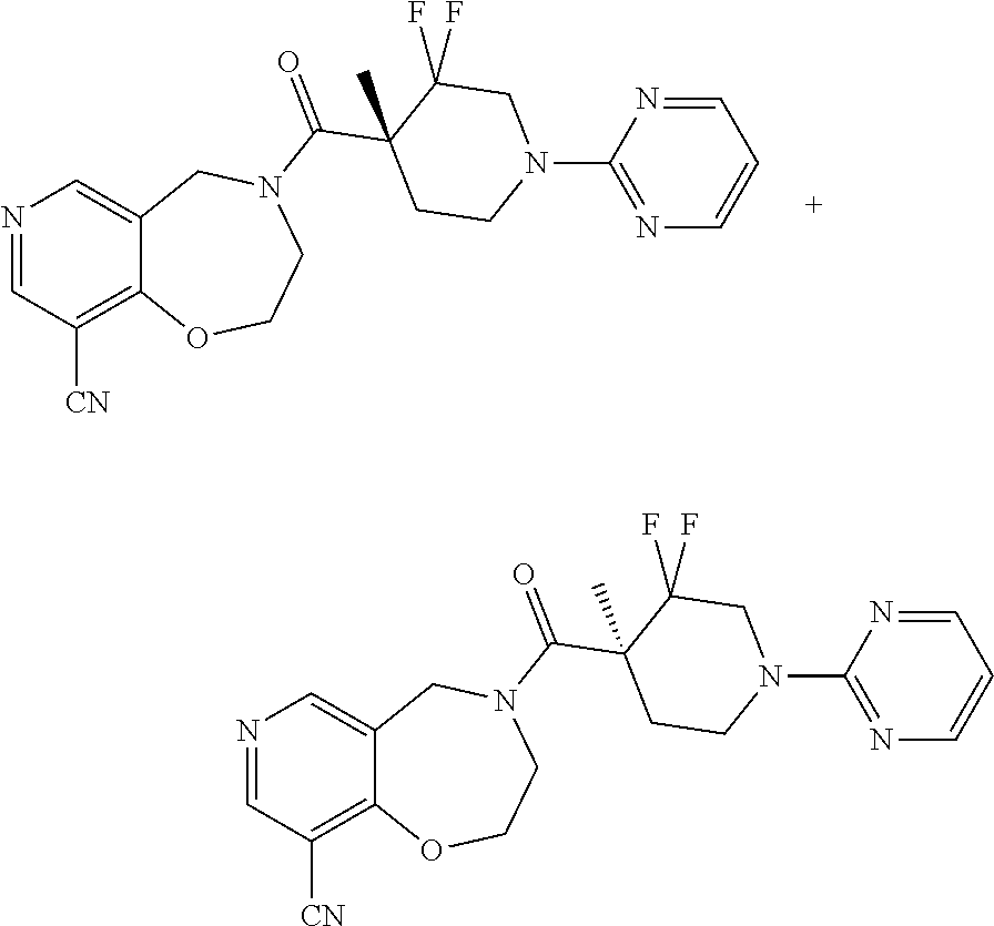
C1=NC=C2C(=C1[CN])OCCN(C(C1(C)CCN(C3=NC=CC=N3)CC1(F)F)=O)C2.C1=NC=C2C(=C1[CN])OCCN(C(C1(C)CCN(C3=NC=CC=N3)CC1(F)F)=O)C2
